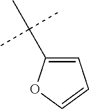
C(C)(C)(C)C1=CC=CO1
